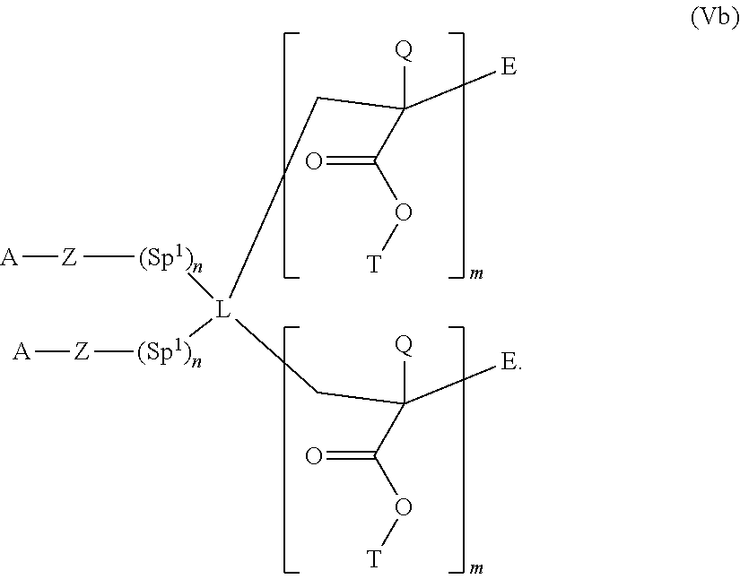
C([E])([Q])(C(O[T])=O)C[L]([(Sp1)n][Z][A])(CC([E])([Q])C(O[T])=O)[(Sp1)n][Z][A]
